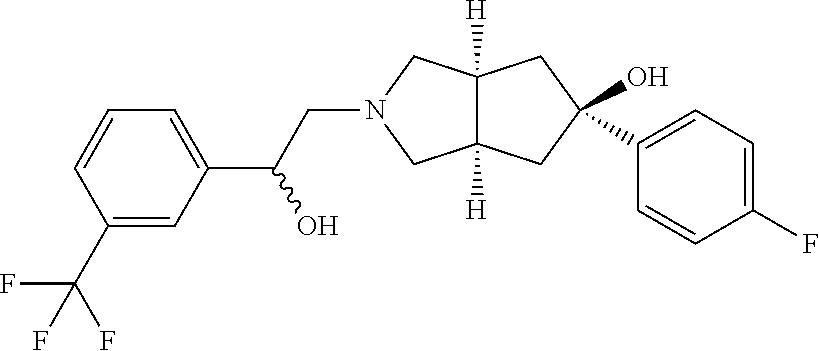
C1(C2=CC=C(F)C=C2)(O)CC2([H])C([H])(CN(CC(C3=CC=CC(C(F)(F)F)=C3)O)C2)C1
